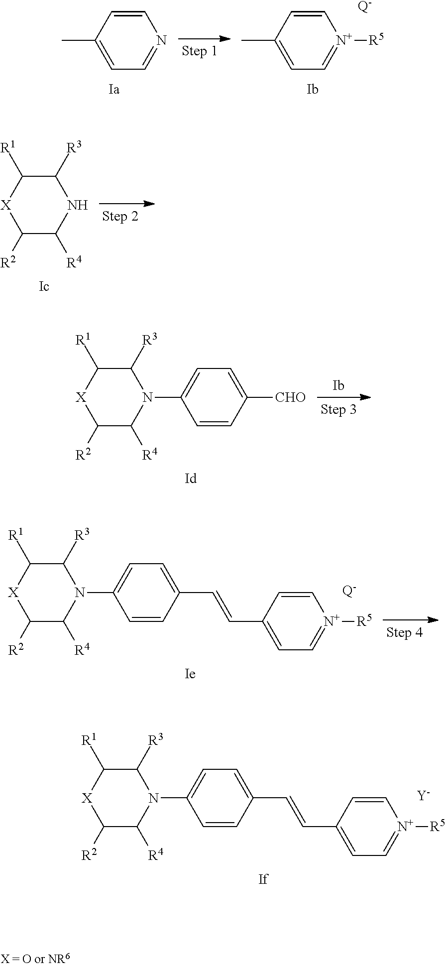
C1([R3])C([R1])[X]C([R2])C([R4])N1C1=CC=C(C=CC2=CC=[N+]([R5])C=C2)C=C1.[Y].C1=CC(C)=CC=N1.C1=CC(C)=CC=[N+]1[R5].[Q-].C1([R3])C([R1])[X]C([R2])C([R4])N1.C1([R3])C([R1])[X]C([R2])C([R4])N1C1=CC=C([CHO])C=C1.C1([R3])C([R1])[X]C([R2])C([R4])N1C1=CC=C(C=CC2=CC=[N+]([R5])C=C2)C=C1.[Q-]
